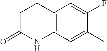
C1CC(=O)NC2=C1C=C(F)C(C)=C2
